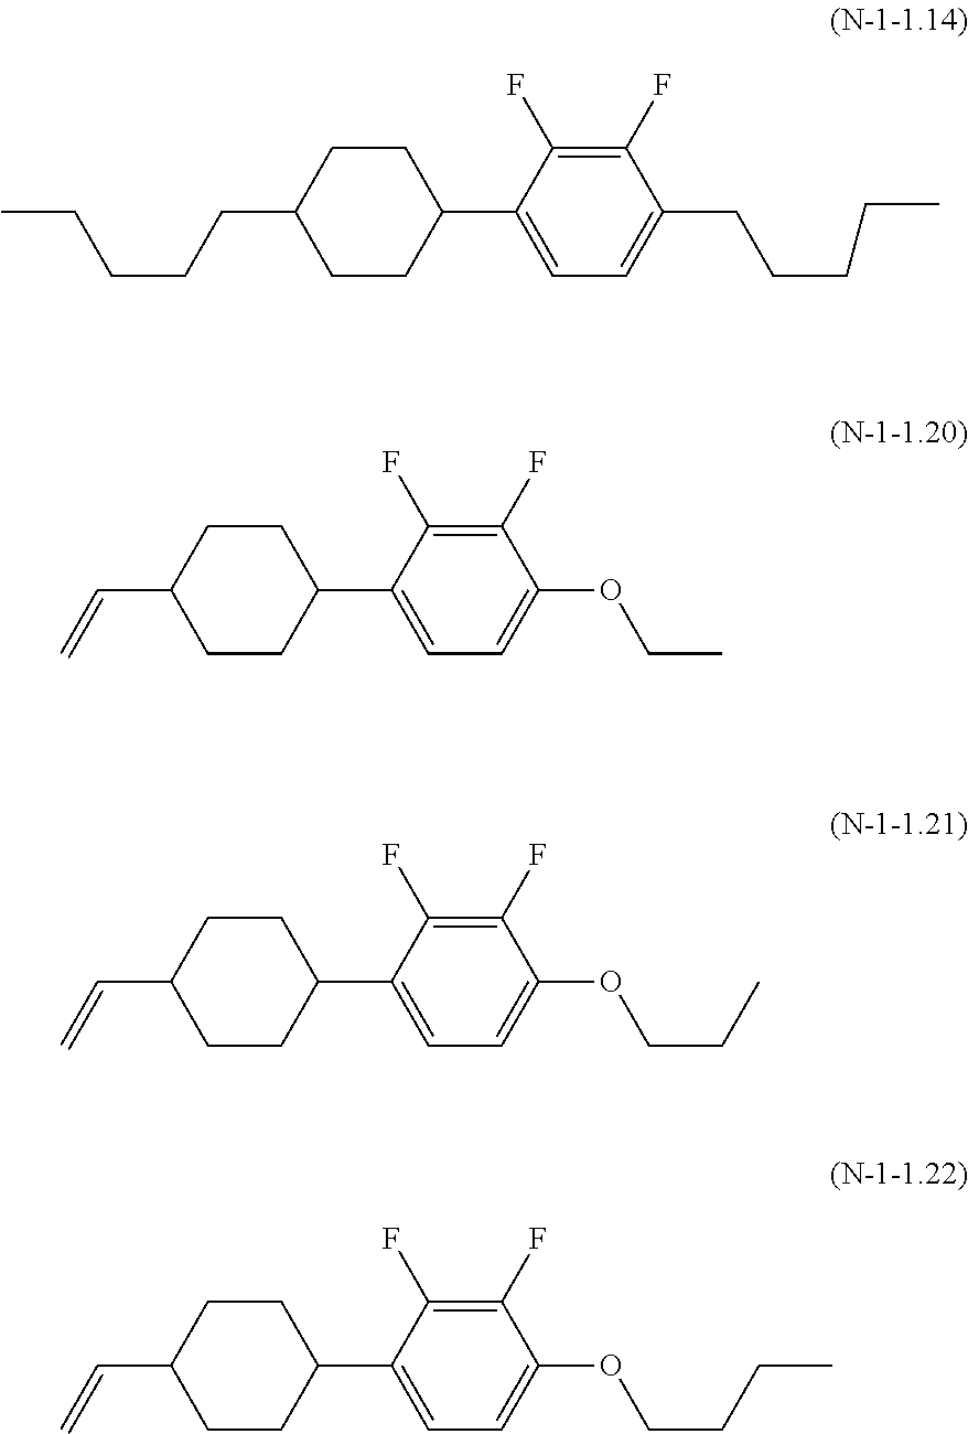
C1CC(CCCCC)CCC1C1=CC=C(CCCCC)C(F)=C1F.C1CC(C=C)CCC1C1=CC=C(OCC)C(F)=C1F.C1CC(C=C)CCC1C1=CC=C(OCCC)C(F)=C1F.C1CC(C=C)CCC1C1=CC=C(OCCCC)C(F)=C1F
